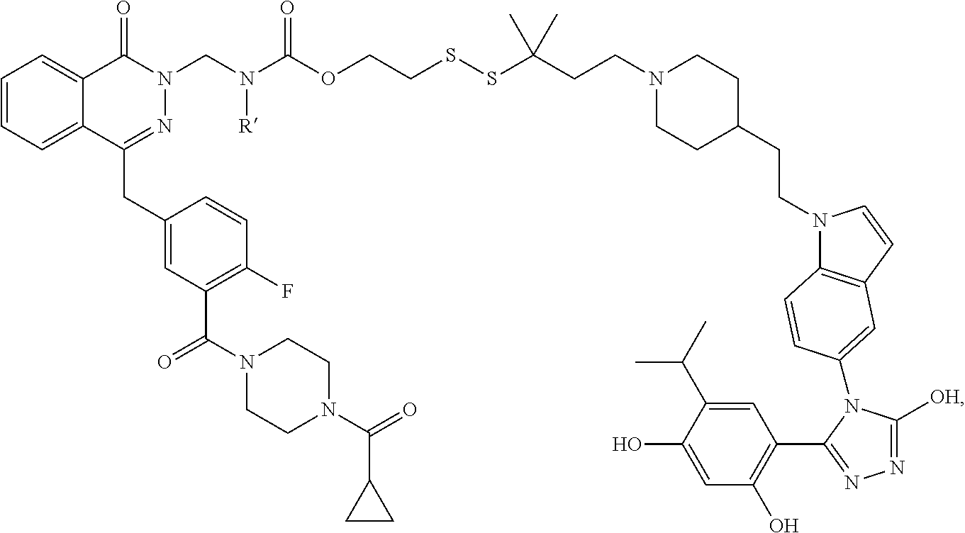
C1=CC=C2C(=C1)C(=O)N(CN(C(OCCSSC(CCN1CCC(CCN3C4=C(C=C3)C=C(N3C([OH])=NN=C3C3=C(O)C=C(O)C(C(C)C)=C3)C=C4)CC1)(C)C)=O)[R])N=C2CC1=CC(C(N2CCN(C(=O)C3CC3)CC2)=O)=C(F)C=C1
